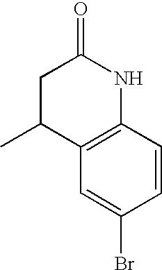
C1C(C)C2=C(NC1=O)C=CC(Br)=C2
